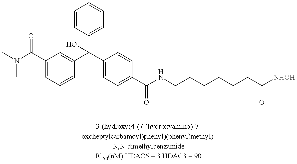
C1(C(N(C)C)=O)=CC=CC(C(C2=CC=C(C(NCCCCCCC([NHOH])=O)=O)C=C2)(C2=CC=CC=C2)O)=C1
